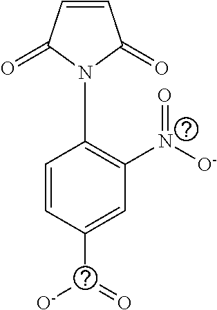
C1=CC(=O)N(C2=C(N([O-])=O)C=C(C([O-])=O)C=C2)C1=O
